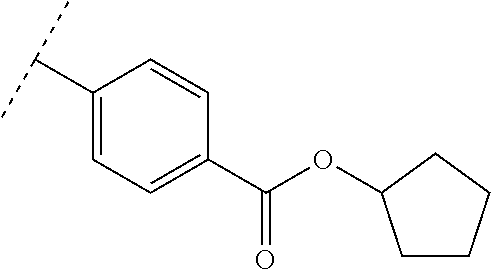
C1(C(C)C)=CC=C(C(OC2CCCC2)=O)C=C1
